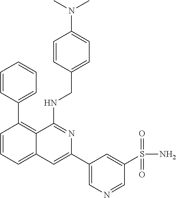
C1=CC(C2=C3C(=CC=C2)C=C(C2=CN=CC(S(=O)(=O)N)=C2)N=C3NCC2=CC=C(N(C)C)C=C2)=CC=C1
